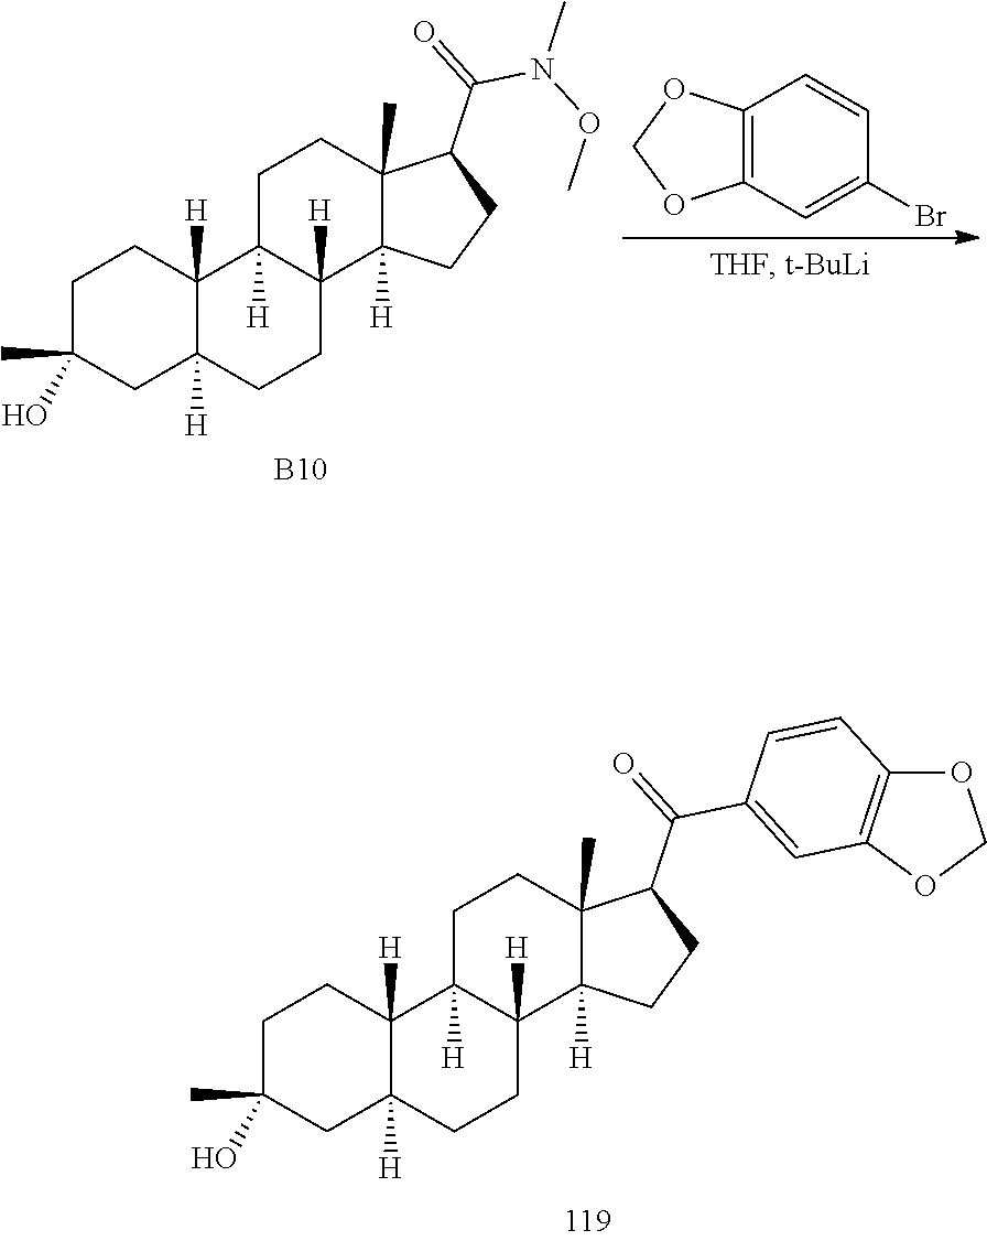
C12=C(C=C(Br)C=C1)OCO2.[B10].C1C(C)(O)CC2([H])C([H])(C1)C1([H])C([H])(CC2)C2([H])C(C)(CC1)C(C(=O)N(OC)C)CC2.C1C(C)(O)CC2([H])C([H])(C1)C1([H])C([H])(CC2)C2([H])C(C)(CC1)C(C(=O)C1=CC3=C(C=C1)OCO3)CC2
